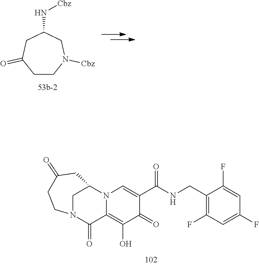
O=C1CCN([Cbz])CC(N[Cbz])C1.C1(O)=C2C(=O)N3CCC(=O)CC(N2C=C(C(=O)NCC2=C(F)C=C(F)C=C2F)C1=O)C3
